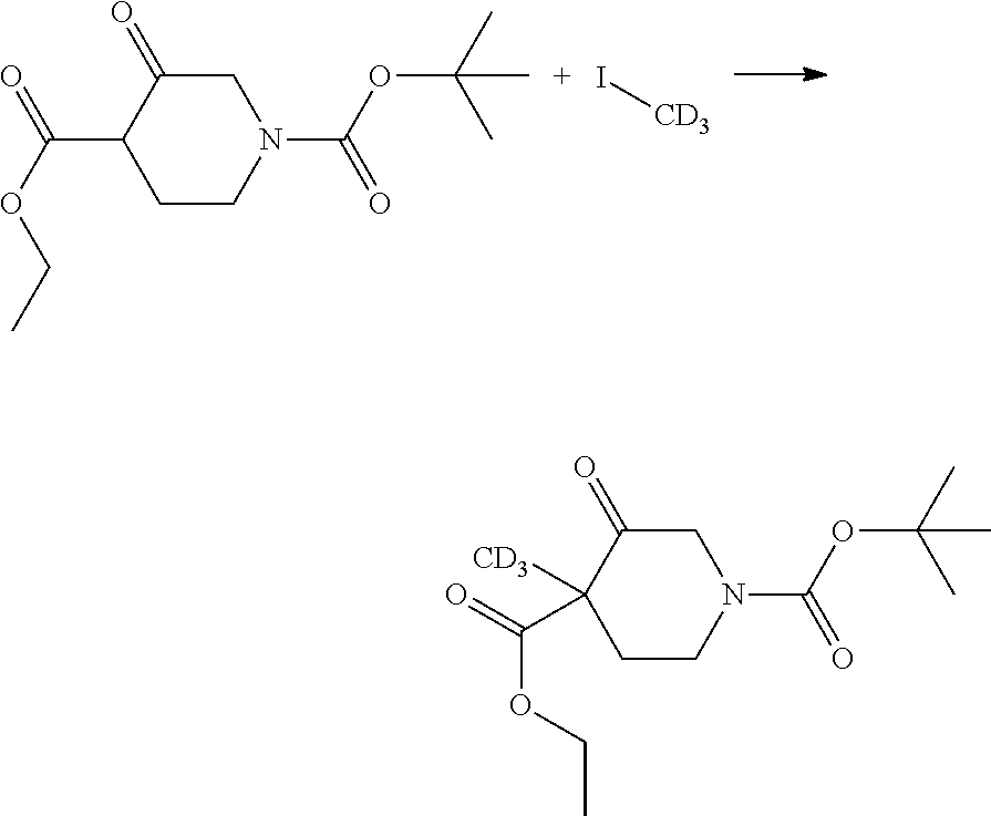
C1C(=O)C(C(=O)OCC)CCN1C(OC(C)(C)C)=O.I[CD3].C1C(=O)C([CD3])(C(=O)OCC)CCN1C(OC(C)(C)C)=O
